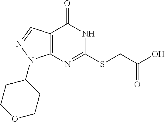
C(C(O)=O)SC1=NC2=C(C(=O)N1)C=NN2C1CCOCC1
